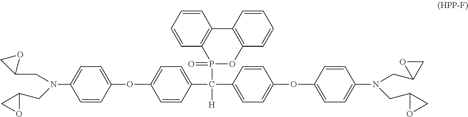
C1=C(C(C2=CC=C(OC3=CC=C(N(CC4CO4)CC4CO4)C=C3)C=C2)([H])P2(=O)OC3=C(C4=C2C=CC=C4)C=CC=C3)C=CC(OC2=CC=C(N(CC3CO3)CC3OC3)C=C2)=C1
